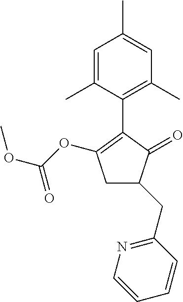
C1=C(C)C=C(C)C(C2=C(OC(=O)OC)CC(CC3=NC=CC=C3)C2=O)=C1C
